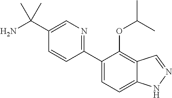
C1(C(N)(C)C)=CN=C(C2=CC=C3C(=C2OC(C)C)C=NN3)C=C1
